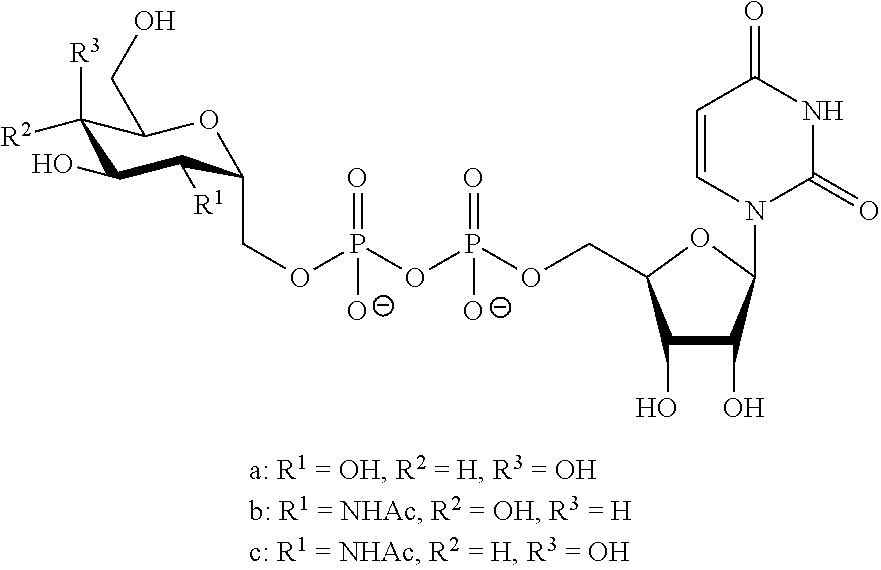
C1(O)C(O)C(N2C(=O)NC(=O)C=C2)OC1COP(OP(OCC1C([R1])C(O)C([R3])([R2])C(CO)O1)(=O)[O-])([O-])=O
